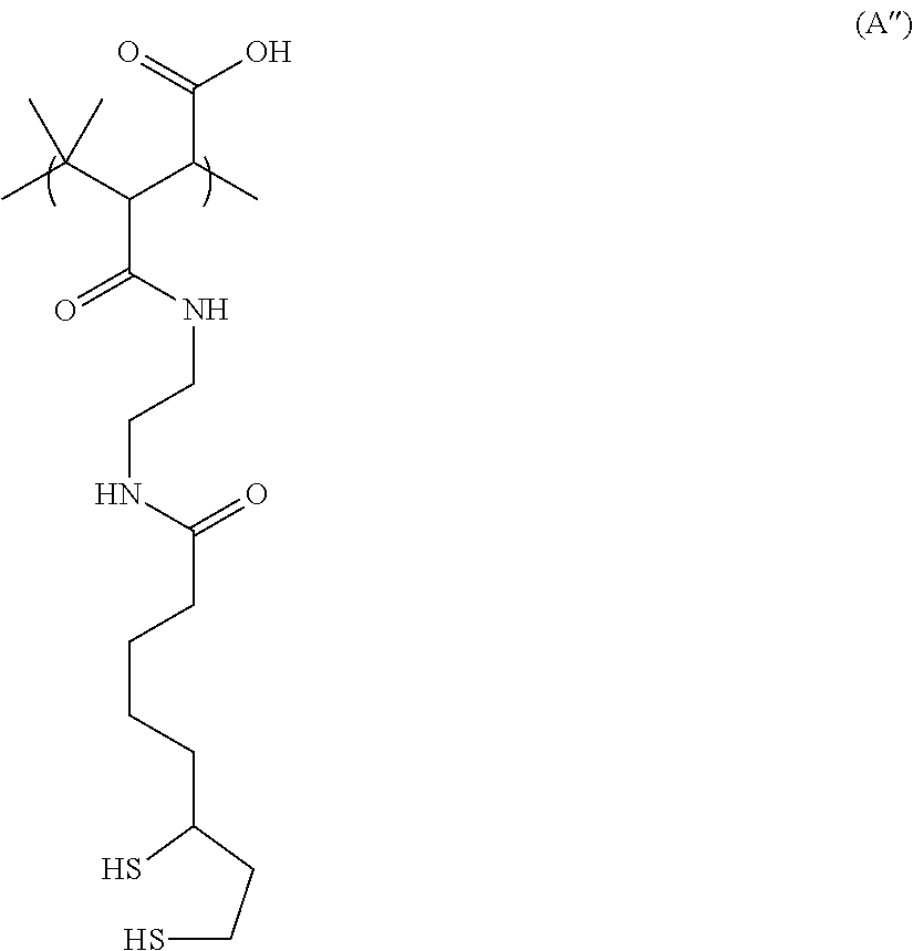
CC(C(C(C)C(=O)O)C(NCCNC(CCCCC(S)CCS)=O)=O)(C)C
